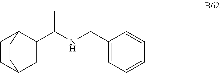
C1=CC=C(CNC(C2C3CCC(C2)CC3)C)C=C1
